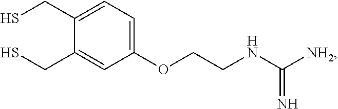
C1(CS)=CC=C(OCCNC([NH2])=N)C=C1CS
